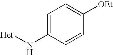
C1=C(N[Het])C=CC([OEt])=C1
